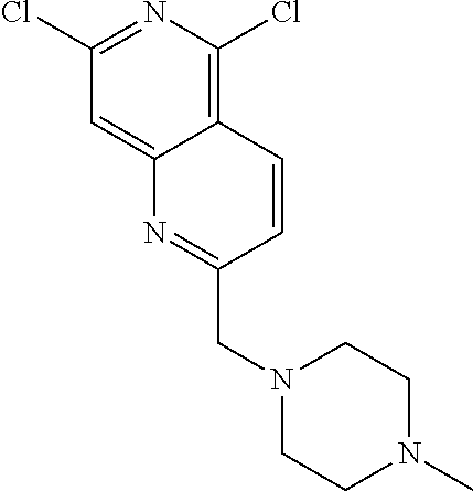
C12=C(Cl)N=C(Cl)C=C1N=C(CN1CCN(C)CC1)C=C2
